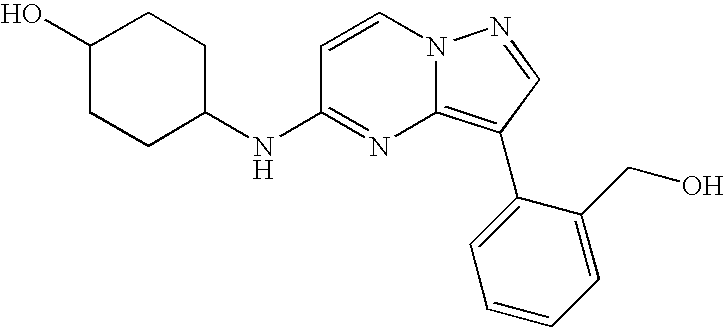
C1(O)CCC(NC2=NC3=C(C4=CC=CC=C4CO)C=NN3C=C2)CC1
